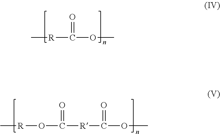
C[R]C(OC)=O.[R](OC([R]C(OC)=O)=O)C
